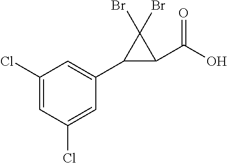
C1=C(Cl)C=C(Cl)C=C1C1C(C(O)=O)C1(Br)Br
